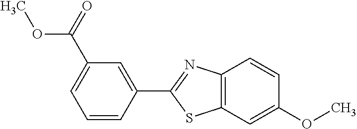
C12=C(C=C(OC)C=C1)SC(C1=CC(C(=O)OC)=CC=C1)=N2
